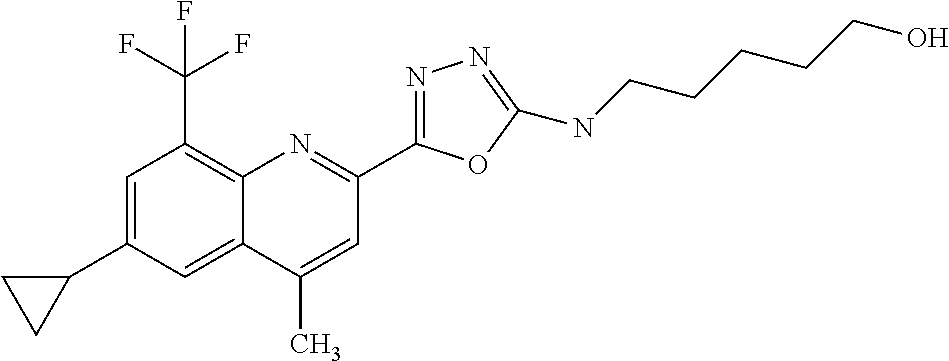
C1(C)=CC(C2=NN=C(NCCCCCO)O2)=NC2=C(C(F)(F)F)C=C(C3CC3)C=C12
